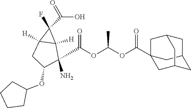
O=C(O)C1(F)C2([H])C1([H])C(N)(C(OC(OC(=O)C13CC4CC(C1)CC(C3)C4)C)=O)C(OC1CCCC1)C2
